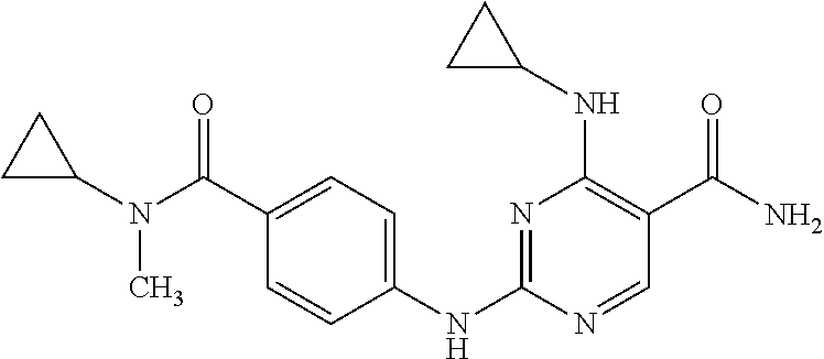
N1=C(NC2=CC=C(C(N(C3CC3)C)=O)C=C2)N=CC(C(N)=O)=C1NC1CC1
